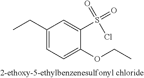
C1(CC)=CC=C(OCC)C(S(=O)(=O)Cl)=C1
